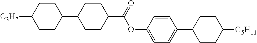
C1CC([C3H7])CCC1C1CCC(C(=O)OC2=CC=C(C3CCC([C5H11])CC3)C=C2)CC1
